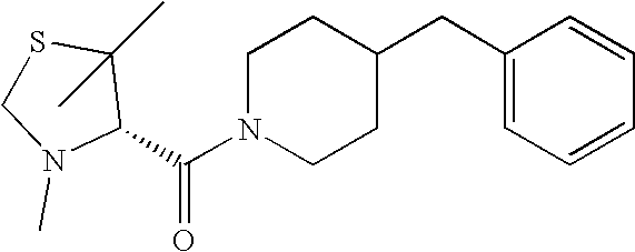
C(N1CCC(CC2=CC=CC=C2)CC1)(=O)C1C(C)(C)SCN1C
